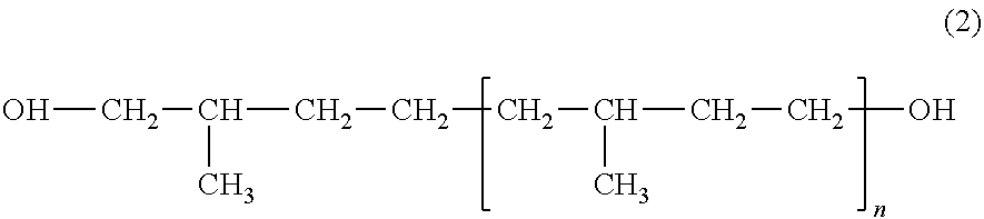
OCC(CCCC(CCO)C)C
